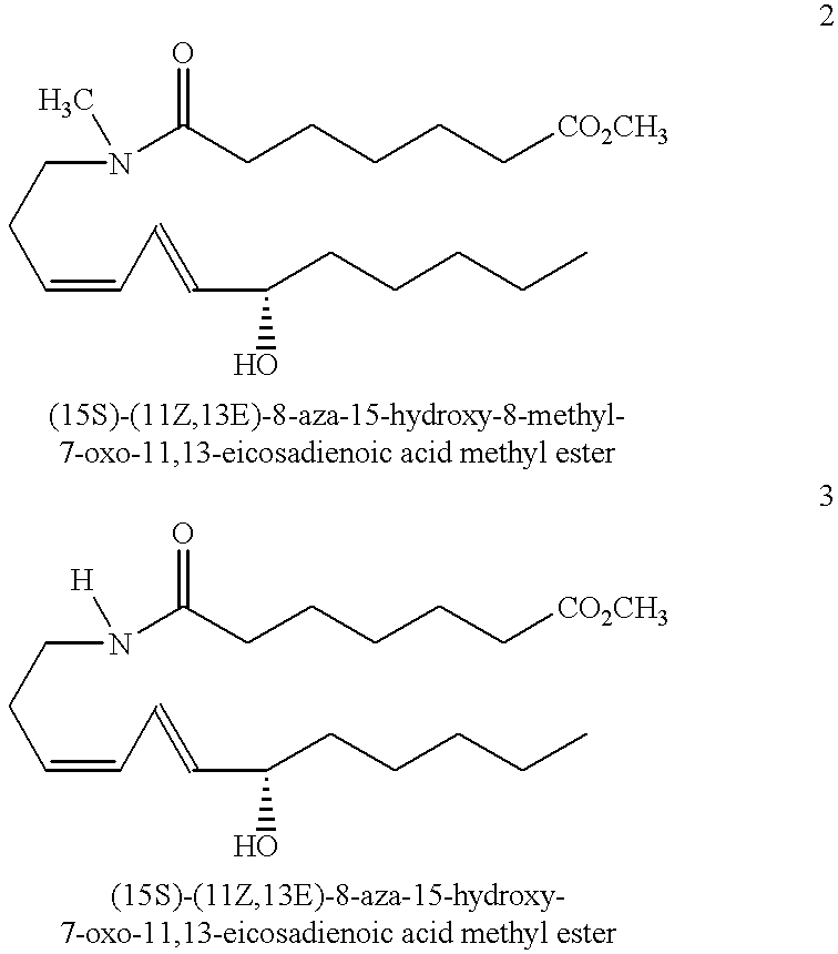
C(C=CC=CC(CCCCC)O)CN(C(CCCCC[CO2CH3])=O)C.C(C=CC=CC(CCCCC)O)CN(C(CCCCC[CO2CH3])=O)[H]
